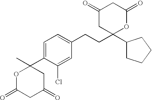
C1(=O)CC(C2CCCC2)(CCC2=CC=C(C3(C)OC(=O)CC(=O)C3)C(Cl)=C2)OC(=O)C1
